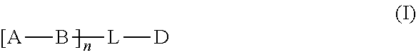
[[A]B[L][D]
